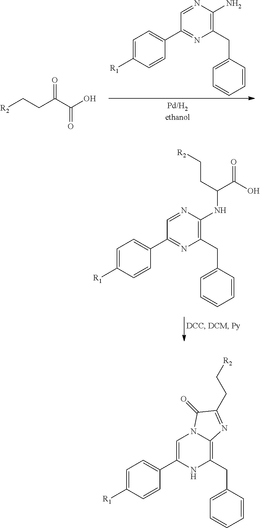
C1=C([R1])C=CC(C2=NC(CC3=CC=CC=C3)=C(N)N=C2)=C1.[R2]CCC(C(O)=O)=O.C1=C([R1])C=CC(C2=NC(CC3=CC=CC=C3)=C(NC(C(O)=O)CC[R2])N=C2)=C1.C1=C([R1])C=CC(C2=CN3C(=C(CC4=CC=CC=C4)N2)N=C(CC[R2])C3=O)=C1
